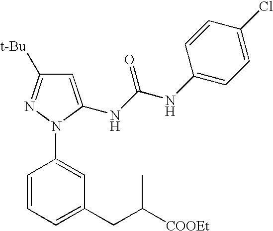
C1=C(NC(NC2=CC=C(Cl)C=C2)=O)N(C2=CC(CC([COOEt])C)=CC=C2)N=C1[t-Bu]
